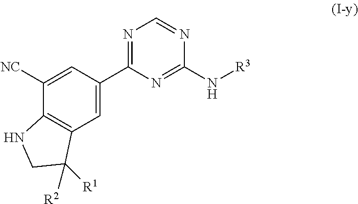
N1=C(C2=CC3=C(C([NC])=C2)NCC3([R2])[R1])N=C(N[R3])N=C1
